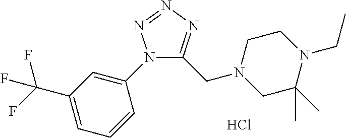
N1(C2=CC(C(F)(F)F)=CC=C2)C(CN2CC(C)(C)N(CC)CC2)=NN=N1.Cl
